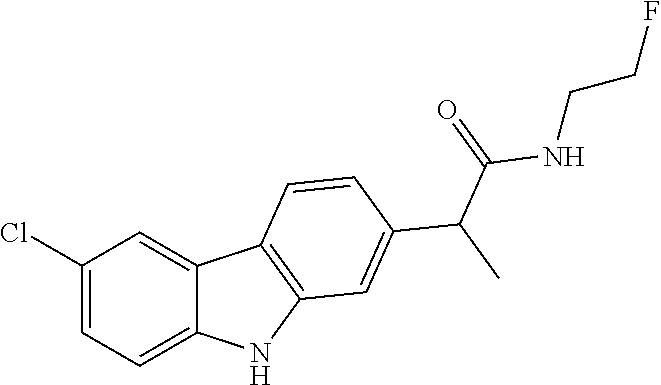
C1(Cl)=CC=C2C(=C1)C1=C(N2)C=C(C(C)C(=O)NCCF)C=C1
